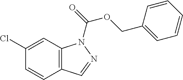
C1(Cl)=CC2=C(C=C1)C=NN2C(OCC1=CC=CC=C1)=O
